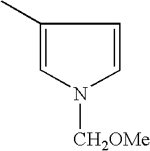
C1(C)=CN([CH2OMe])C=C1
